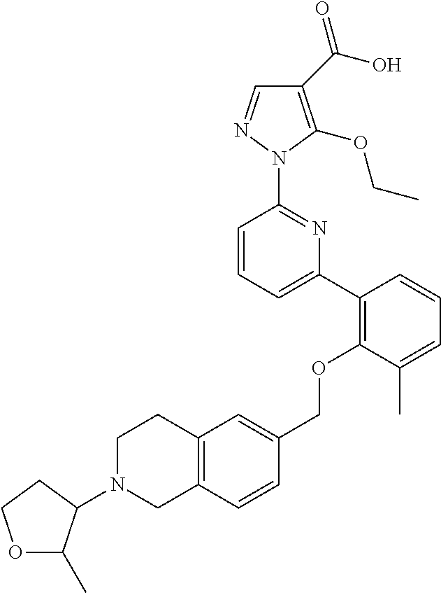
C1(C(O)=O)=C(OCC)N(C2=NC(C3=C(OCC4=CC5=C(C=C4)CN(C4C(C)OCC4)CC5)C(C)=CC=C3)=CC=C2)N=C1
